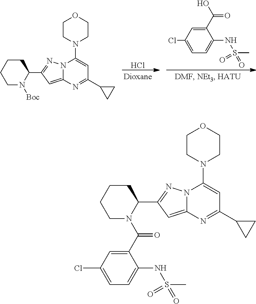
Cl.OC(=O)C1=CC(Cl)=CC=C1NS(=O)(C)=O.C1N([Boc])C(C2=NN3C(=C2)N=C(C2CC2)C=C3N2CCOCC2)CCC1.C1N(C(=O)C2=CC(Cl)=CC=C2NS(=O)(C)=O)C(C2=NN3C(=C2)N=C(C2CC2)C=C3N2CCOCC2)CCC1
